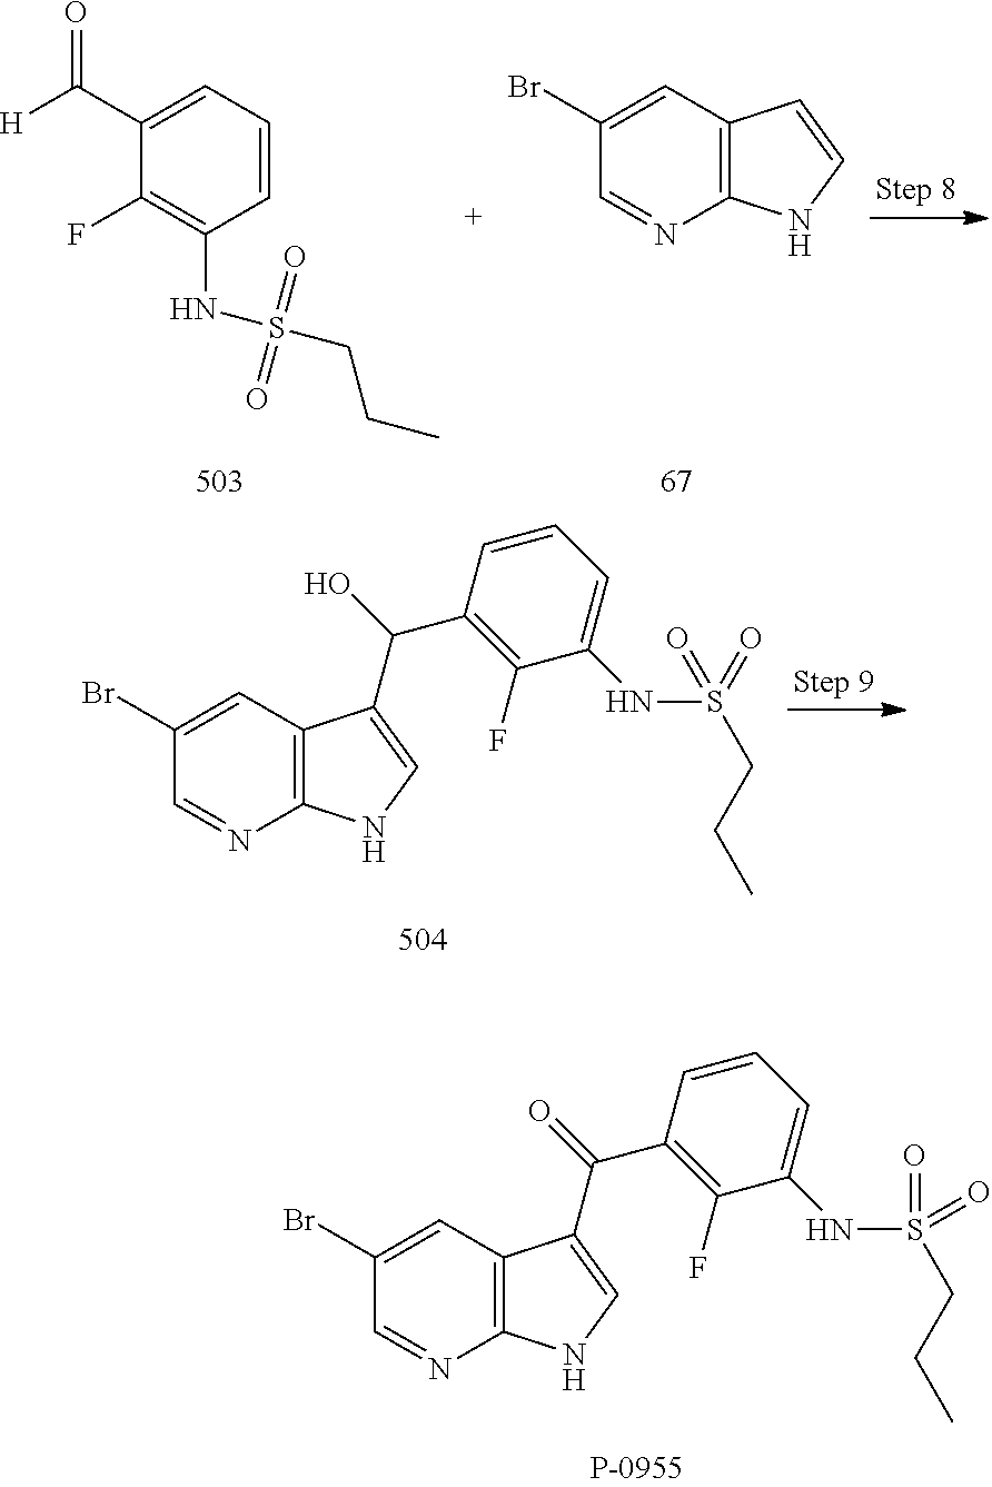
C1=CC=C(C([H])=O)C(F)=C1NS(CCC)(=O)=O.C12=C(C=C(Br)C=N1)C=CN2.C12=C(C=C(Br)C=N1)C(C(O)C1=C(F)C(NS(CCC)(=O)=O)=CC=C1)=CN2.C12=C(C=C(Br)C=N1)C(C(=O)C1=C(F)C(NS(CCC)(=O)=O)=CC=C1)=CN2
